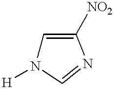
C1=C([NO2])N=CN1[H]
